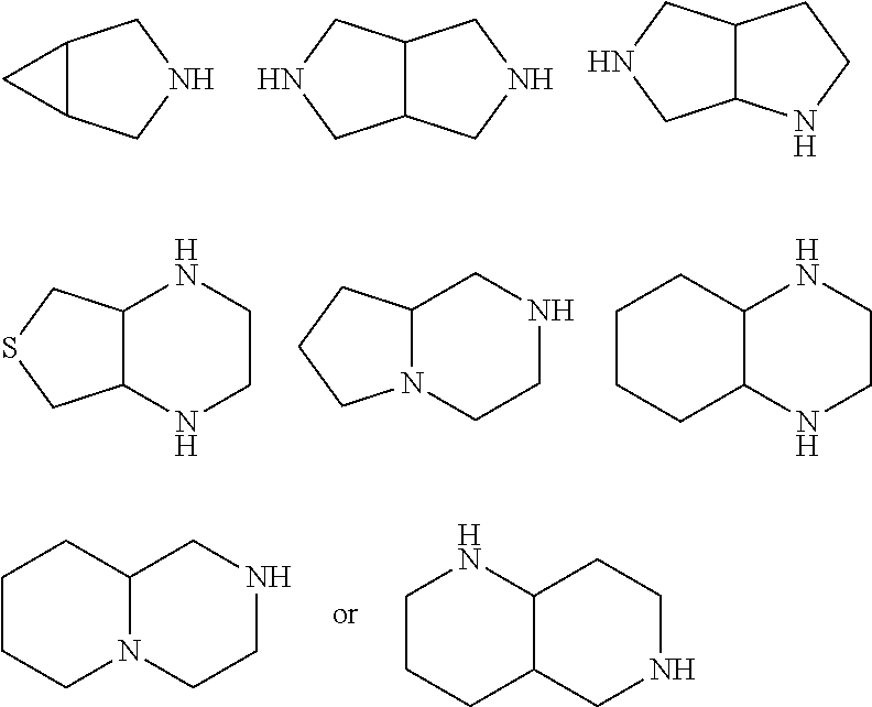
C12C(CNC1)C2.C12C(CNC1)CNC2.C12C(NCC1)CNC2.C12C(NCCN1)CSC2.C12N(CCNC1)CCC2.C12C(NCCN1)CCCC2.C1CCN2C(C1)CNCC2.C1CCC2C(N1)CCNC2
